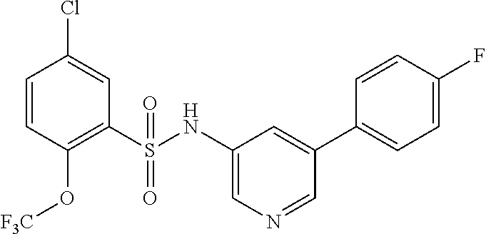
C1=CC(O[F3C])=C(S(NC2=CN=CC(C3=CC=C(F)C=C3)=C2)(=O)=O)C=C1Cl
